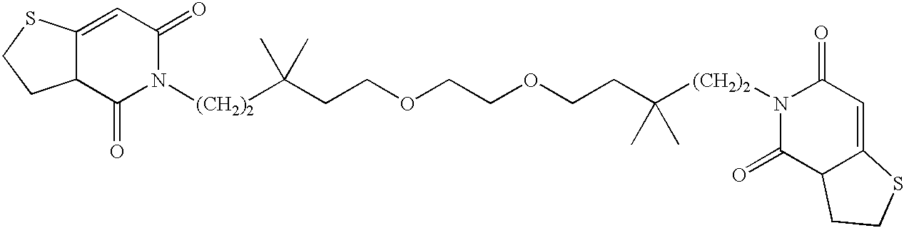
C12C(=CC(=O)N([(CH2)2]C(CCOCCOCCC([(CH2)2]N3C(=O)C4C(=CC3=O)SCC4)(C)C)(C)C)C1=O)SCC2
